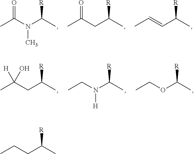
CCCC(C)[R].CC=CC(C)[R].CC(CC(C)[R])=O.CC(N(C(C)[R])C)=O.CC(CC(C)[R])([H])O.CCN(C(C)[R])[H].CCOC(C)[R]
